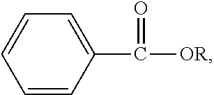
C1=CC(C(=O)[OR])=CC=C1
